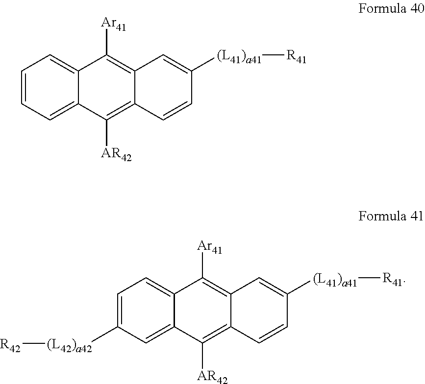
C1=C([(L42)a42][R42])C=C2C(=C1)C([Ar41])=C1C(=C2[AR42])C=CC([(L41)a41][R41])=C1.C1=CC=C2C(=C1)C([Ar41])=C1C(=C2[AR42])C=CC([(L41)a41][R41])=C1
